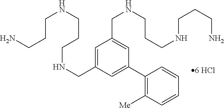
C1=C(CNCCCNCCCN)C=C(C2=C([Me])C=CC=C2)C=C1CNCCCNCCCN
